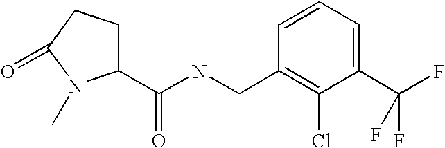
C(NCC1=C(Cl)C(C(F)(F)F)=CC=C1)(=O)C1CCC(=O)N1C
